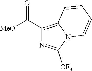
[MeO]C(=O)C1=C2N(C([CF3])=N1)C=CC=C2
